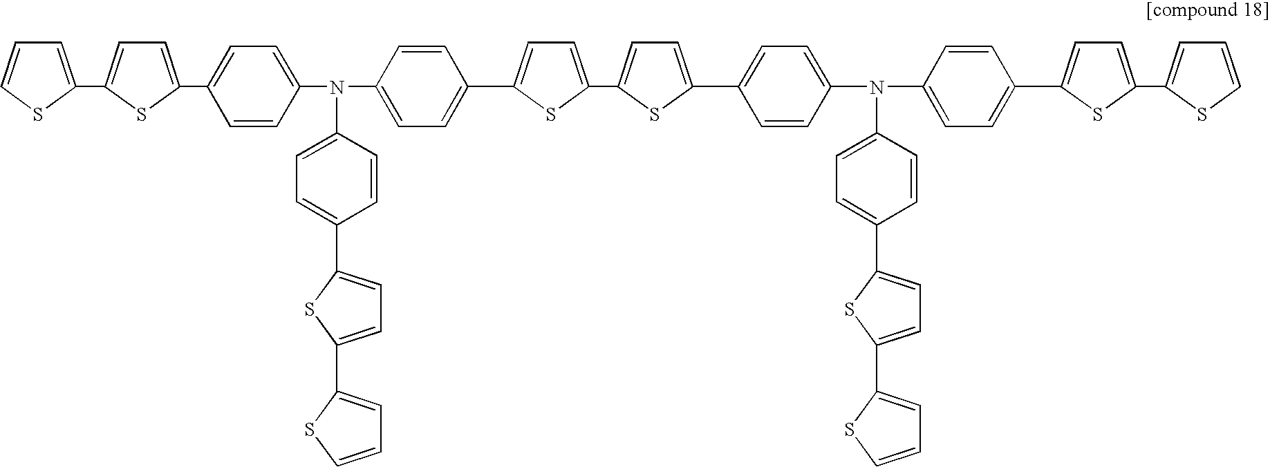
C1=C(C2=CC=C(C3=CC=C(N(C4=CC=C(C5=CC=C(C6=CC=CS6)S5)C=C4)C4=CC=C(C5=CC=C(C6=CC=C(C7=CC=C(N(C8=CC=C(C9=CC=C(C%10=CC=CS%10)S9)C=C8)C8=CC=C(C9=CC=C(C%10=CC=CS%10)S9)C=C8)C=C7)S6)S5)C=C4)C=C3)S2)SC=C1
